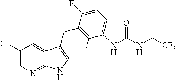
C1(F)=C(CC2=CNC3=NC=C(Cl)C=C32)C(F)=CC=C1NC(NC[CF3])=O
